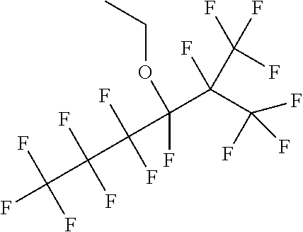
C(OC(F)(C(C(F)(F)F)(F)C(F)(F)F)C(F)(F)C(F)(F)C(F)(F)F)C
